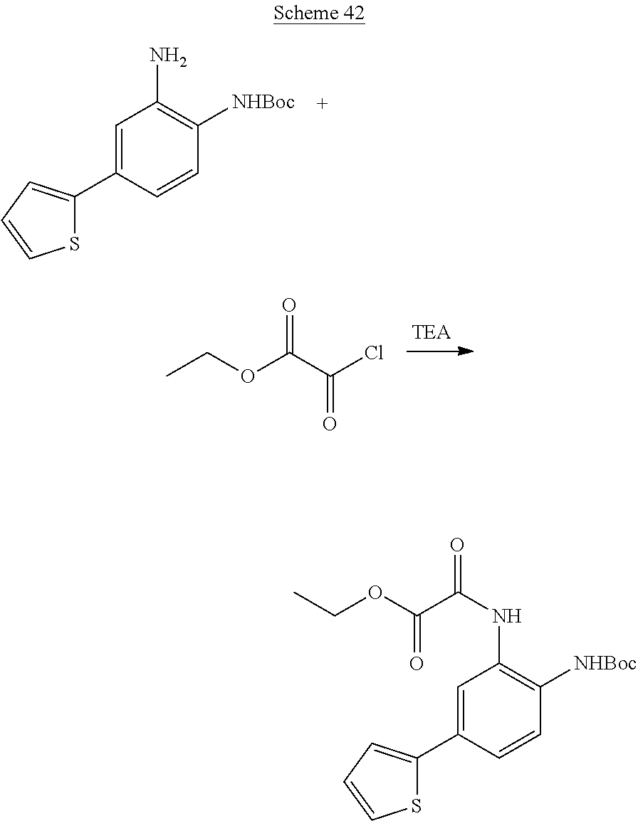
C1=C(C2=CC=CS2)C=CC([NHBoc])=C1N.CCOC(C(Cl)=O)=O.C1=C(C2=CC=CS2)C=CC([NHBoc])=C1NC(=O)C(OCC)=O
